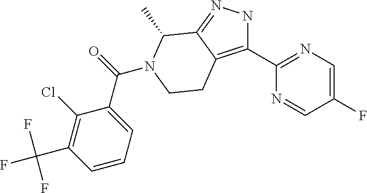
C1=CC=C(C(=O)N2C(C)C3=NNC(C4=NC=C(F)C=N4)=C3CC2)C(Cl)=C1C(F)(F)F
